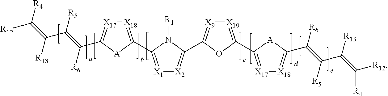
[X1]1=C(C2=[X18][X17]=C(C(=C(C(=C([R12])[R4])[R13])[R5])[R6])[A]2)N([R1])C(C2=[X9][X10]=C(C3=[X17][X18]=C(C(=C(C(=C([R12])[R4])[R13])[R5])[R6])[A]3)O2)=[X2]1
